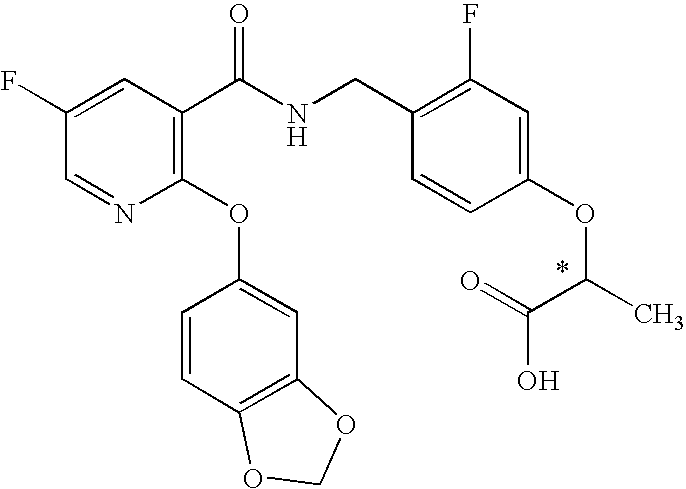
C1(F)=CC(C(NCC2=C(F)C=C(OC(C(O)=O)C)C=C2)=O)=C(OC2=CC3=C(C=C2)OCO3)N=C1
